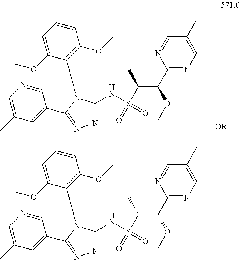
C1=NC(C(OC)C(S(NC2=NN=C(C3=CC(C)=CN=C3)N2C2=C(OC)C=CC=C2OC)(=O)=O)C)=NC=C1C.C1=NC(C(OC)C(S(NC2=NN=C(C3=CC(C)=CN=C3)N2C2=C(OC)C=CC=C2OC)(=O)=O)C)=NC=C1C
